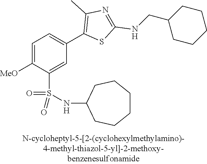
C1=C([MeO])C(S(NC2CCCCCC2)(=O)=O)=CC(C2=C(C)N=C(NCC3CCCCC3)S2)=C1
